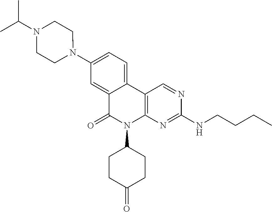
C12=CC(N3CCN(C(C)C)CC3)=CC=C1C1=C(N(C3CCC(=O)CC3)C2=O)N=C(NCCCC)N=C1
